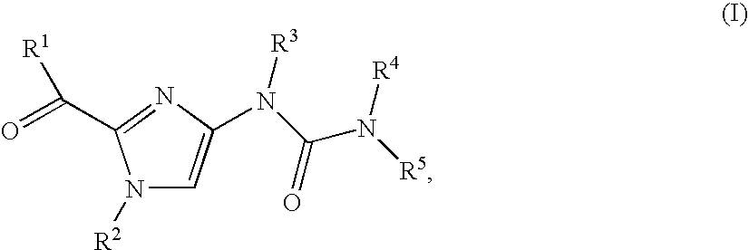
N1([R2])C=C(N([R3])C(N([R5])[R4])=O)N=C1C(=O)[R1]
